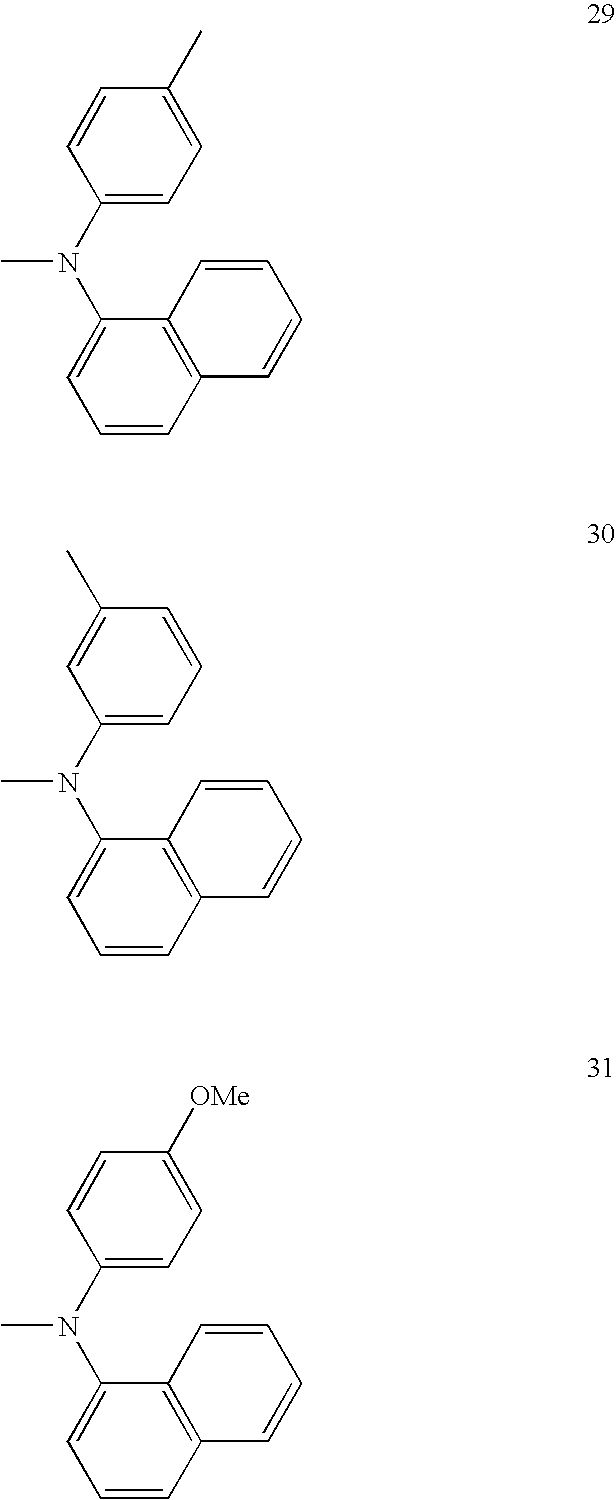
C1(N(C2=CC=CC3=C2C=CC=C3)C)=CC=C(C)C=C1.C1(N(C2=CC=CC3=C2C=CC=C3)C)=CC=CC(C)=C1.C1(N(C2=CC=CC3=C2C=CC=C3)C)=CC=C([OMe])C=C1
